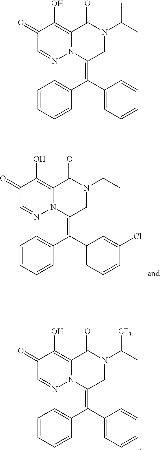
C1(=O)C=NN2C(=C1O)C(=O)N(C(C)C)CC2=C(C1=CC=CC=C1)C1=CC=CC=C1.C1(=O)C=NN2C(=C1O)C(=O)N(CC)CC2=C(C1=CC=CC(Cl)=C1)C1=CC=CC=C1.C1(=O)C=NN2C(=C1O)C(=O)N(C(C)[CF3])CC2=C(C1=CC=CC=C1)C1=CC=CC=C1
